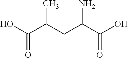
OC(C(CC(C(O)=O)N)C)=O
